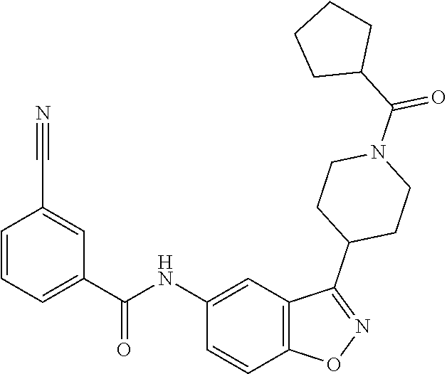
C1(NC(C2=CC=CC(C#N)=C2)=O)=CC2=C(C=C1)ON=C2C1CCN(C(=O)C2CCCC2)CC1
